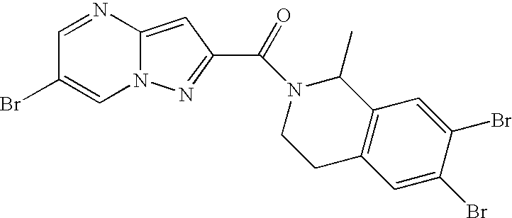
N1=CC(Br)=CN2C1=CC(C(=O)N1CCC3=C(C1C)C=C(Br)C(Br)=C3)=N2
